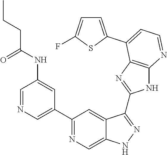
C1=NC=C(C2=NC=C3C(=C2)C(C2=NC4=C(N2)N=CC=C4C2=CC=C(F)S2)=NN3)C=C1NC(CCC)=O
